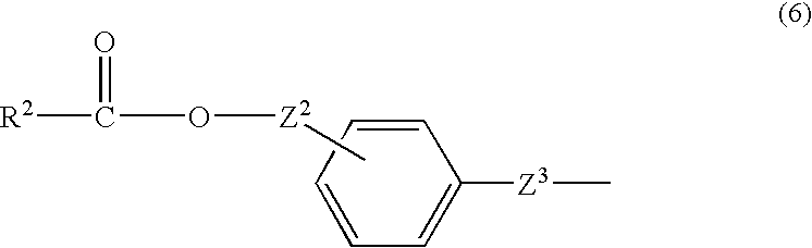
[R2]C(O[Z2]C)=O.C1=CC=CC=C1[Z3]C
